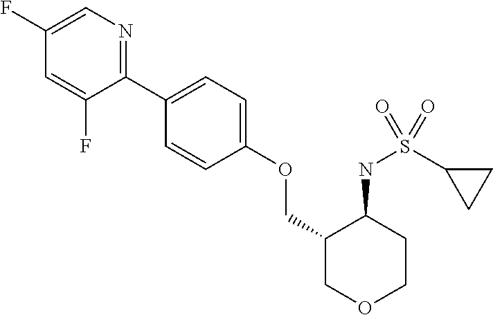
C1(F)=CN=C(C2=CC=C(OCC3COCCC3NS(C3CC3)(=O)=O)C=C2)C(F)=C1
